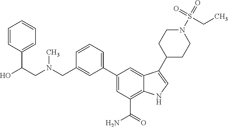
C1(CN(CC(O)C2=CC=CC=C2)C)=CC(C2=CC(C(=O)N)=C3C(=C2)C(C2CCN(S(=O)(=O)CC)CC2)=CN3)=CC=C1
